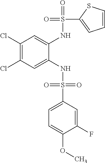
C1(Cl)=C(Cl)C=C(NS(=O)(=O)C2=CC=C(OC)C(F)=C2)C(NS(=O)(C2=CC=CS2)=O)=C1
